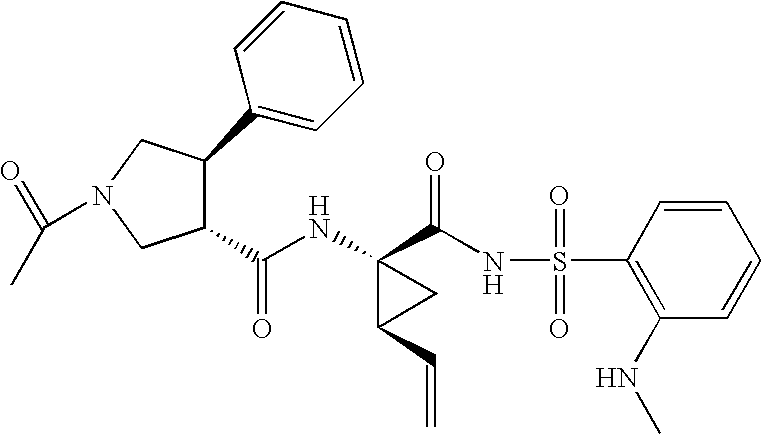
N(C1(C(NS(C2=C(NC)C=CC=C2)(=O)=O)=O)C(C=C)C1)C(C1C(C2=CC=CC=C2)CN(C(=O)C)C1)=O
